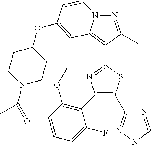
N1=C(C)C(C2=NC(C3=C(OC)C=CC=C3F)=C(C3=NNC=N3)S2)=C2N1C=CC(OC1CCN(C(C)=O)CC1)=C2
